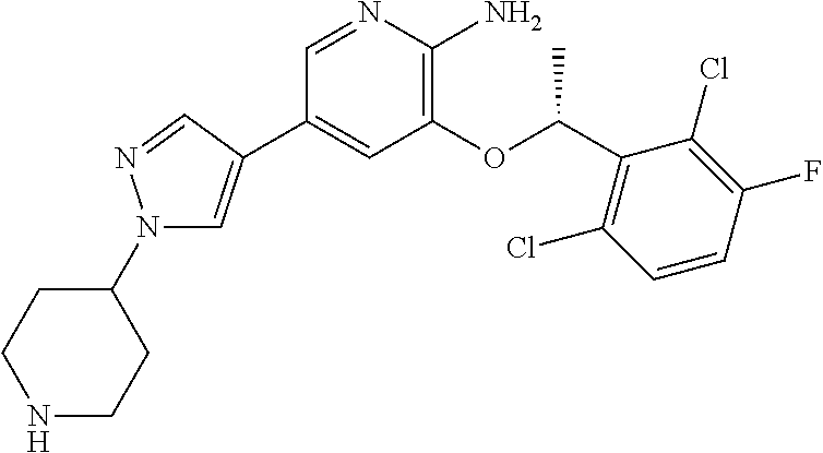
C1(N2C=C(C3=CC(OC(C4=C(Cl)C=CC(F)=C4Cl)C)=C(N)N=C3)C=N2)CCNCC1
